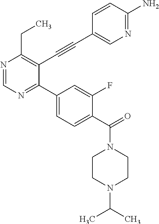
N1=CN=C(C2=CC=C(C(=O)N3CCN(C(C)C)CC3)C(F)=C2)C(C#CC2=CN=C(N)C=C2)=C1CC
